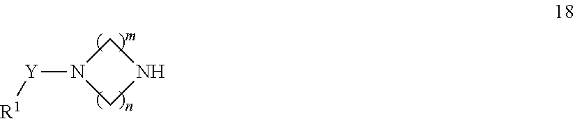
[Y](N1CNC1)[R1]
